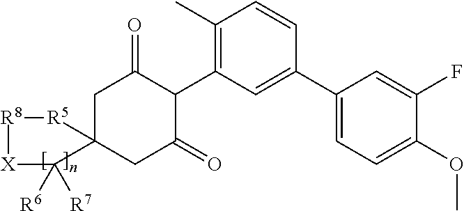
C1C2(CC(=O)C(C3=C(C)C=CC(C4=CC=C(OC)C(F)=C4)=C3)C1=O)C([R6])([R7])[X][R8][R5]2
